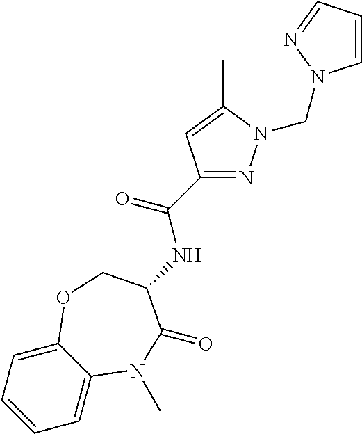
C1=C2C(=CC=C1)OCC(NC(C1=NN(CN3C=CC=N3)C(C)=C1)=O)C(=O)N2C
